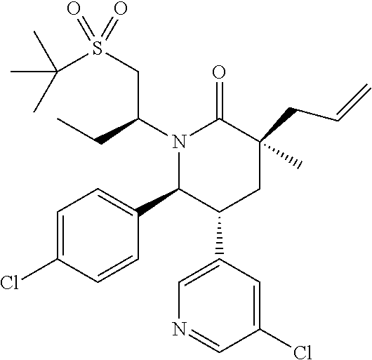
C1=C(Cl)C=CC(C2C(C3=CN=CC(Cl)=C3)CC(C)(CC=C)C(=O)N2C(CC)CS(C(C)(C)C)(=O)=O)=C1
